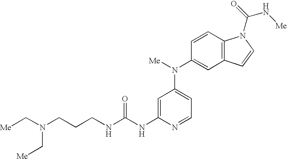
C(NC1=CC(N(C2=CC3=C(C=C2)N(C(=O)N[Me])C=C3)[Me])=CC=N1)(NCCCN(C[Me])C[Me])=O
